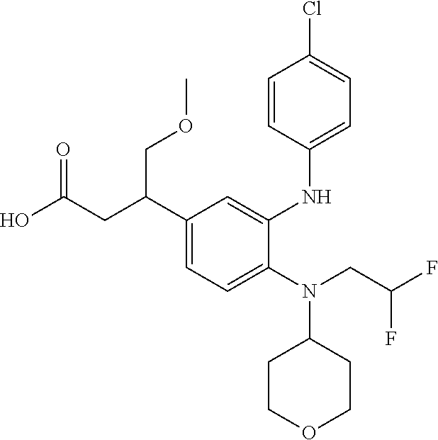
C1(N(C2CCOCC2)CC(F)F)=CC=C(C(CC(O)=O)COC)C=C1NC1=CC=C(Cl)C=C1
